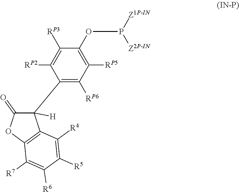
C1(C2([H])C(=O)OC3=C2C([R4])=C([R5])C([R6])=C3[R7])=C([RP6])C([RP5])=C(OP([Z1P-IN])[Z2P-IN])C([RP3])=C1[RP2]
